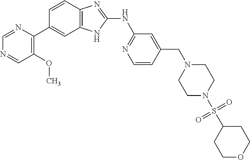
C1(OC)=C(C2=CC3=C(C=C2)N=C(NC2=NC=CC(CN4CCN(S(C5CCOCC5)(=O)=O)CC4)=C2)N3)N=CN=C1
